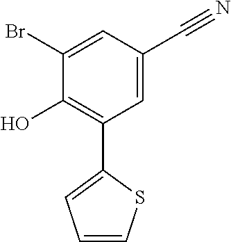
C1=C(C#N)C=C(Br)C(O)=C1C1=CC=CS1
